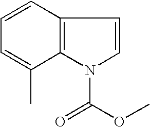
C1=CC2=C(C(C)=C1)N(C(OC)=O)C=C2
